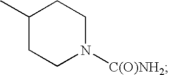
C1(C)CCN([C(O)NH2])CC1
